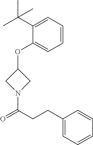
C1(OC2CN(C(CCC3=CC=CC=C3)=O)C2)=CC=CC=C1C(C)(C)C
